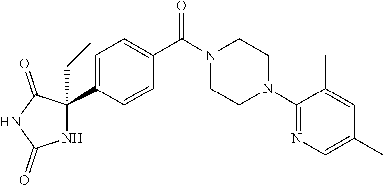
C1(N2CCN(C(C3=CC=C(C4(CC)NC(=O)NC4=O)C=C3)=O)CC2)=NC=C(C)C=C1C
